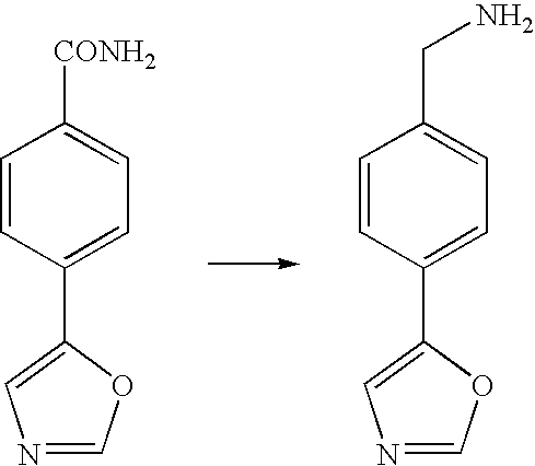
C1(CN)=CC=C(C2=CN=CO2)C=C1.C1([CONH2])=CC=C(C2=CN=CO2)C=C1
